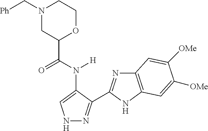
N1(C[Ph])CC(C(N([H])C2=CNN=C2C2=NC3=C(N2)C=C([OMe])C([OMe])=C3)=O)OCC1
